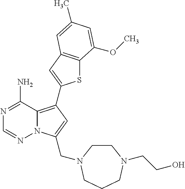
C12=C(C3=CC4=C(S3)C(OC)=CC(C)=C4)C=C(CN3CCN(CCO)CCC3)N1N=CN=C2N
